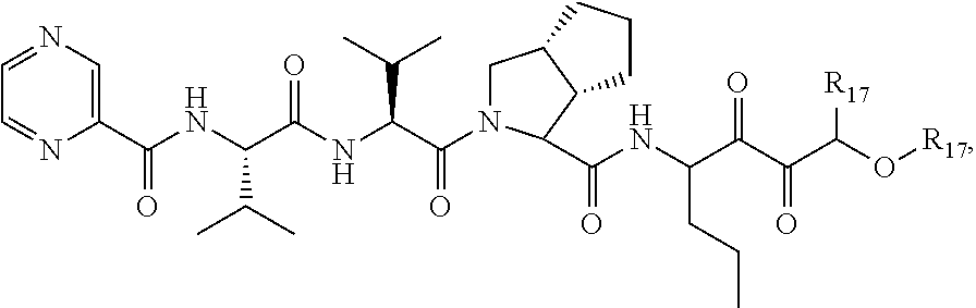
C1(C(NC(C(NC(C(N2CC3C(C2C(NC(C(C(C(O[R17])[R17])=O)=O)CCC)=O)CCC3)=O)C(C)C)=O)C(C)C)=O)=CN=CC=N1
